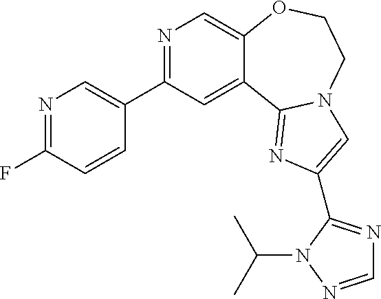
N1=C(C2=CN=C(F)C=C2)C=C2C(=C1)OCCN1C2=NC(C2=NC=NN2C(C)C)=C1
